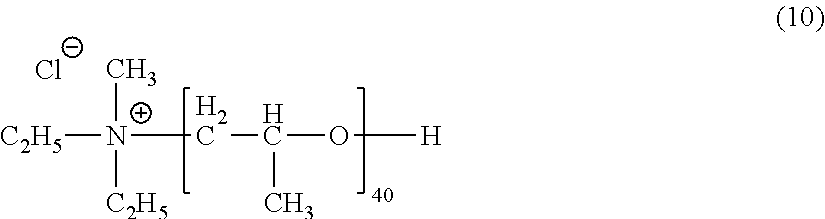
[C2H5][N+](CC(O[H])C)(C)[C2H5].[Cl-]
